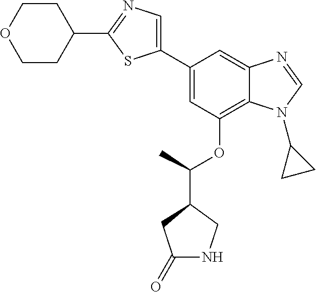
C1(C2=CC(OC(C3CC(=O)NC3)C)=C3C(=C2)N=CN3C2CC2)=CN=C(C2CCOCC2)S1
